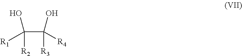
C(C(O)([R3])[R4])(O)([R2])[R1]
